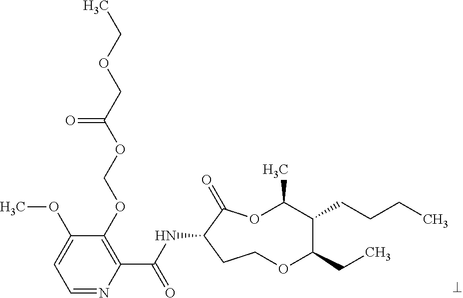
C1=NC(C(NC2C(=O)OC(C)C(CCCC)C(CC)OCC2)=O)=C(OCOC(COCC)=O)C(OC)=C1
